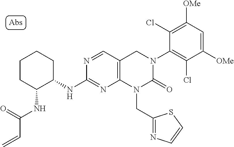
C1(NC2C(NC(=O)C=C)CCCC2)=NC2=C(CN(C3=C(Cl)C([OMe])=CC([OMe])=C3Cl)C(=O)N2CC2=NC=CS2)C=N1
